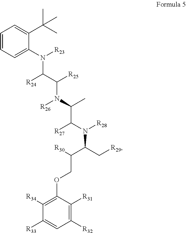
C1=CC=C(N([R23])C(C([R25])N(C(C)C(N([R28])C(C[R29])C([R30])COC2=C([R34])C([R33])=CC([R32])=C2[R31])[R27])[R26])[R24])C(C(C)(C)C)=C1
